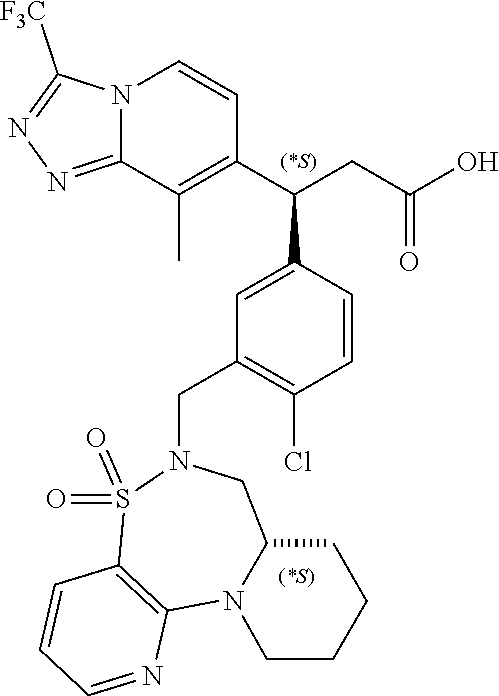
C1(C(CC(O)=O)C2=CC(CN3S(=O)(=O)C4=C(N5C(C3)CCCC5)N=CC=C4)=C(Cl)C=C2)=C(C)C2=NN=C([F3C])N2C=C1
